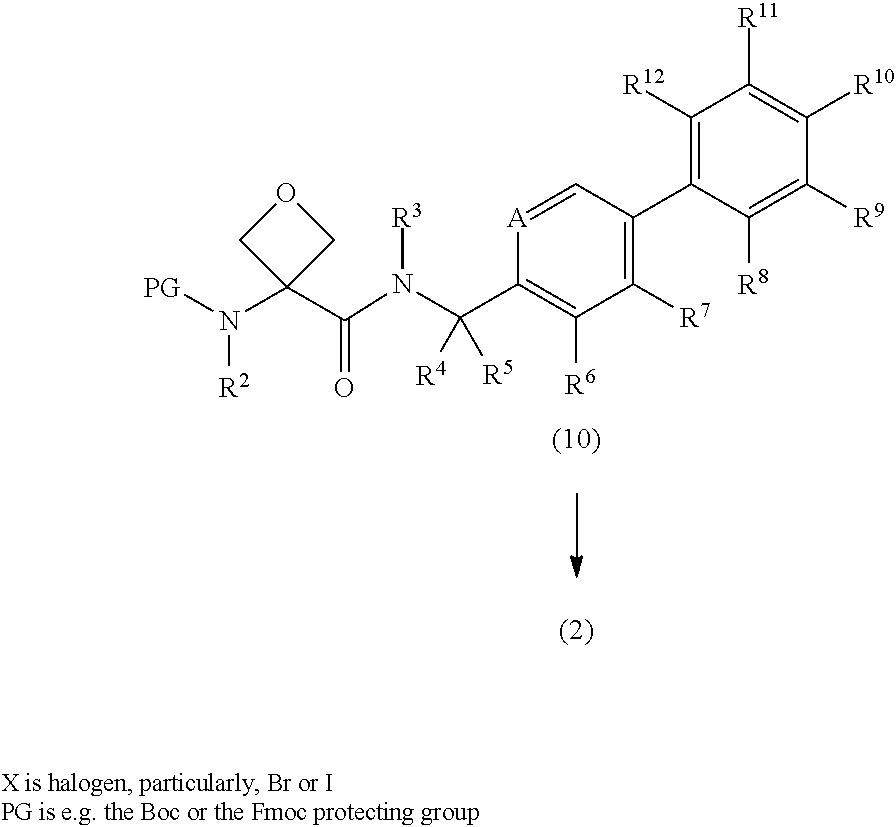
[A]1=CC(C2=C([R12])C([R11])=C([R10])C([R9])=C2[R8])=C([R7])C([R6])=C1C(N(C(C1(N([PG])[R2])COC1)=O)[R3])([R4])[R5]
